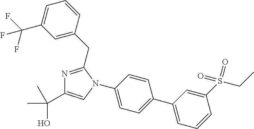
N1(C2=CC=C(C3=CC=CC(S(=O)(CC)=O)=C3)C=C2)C(CC2=CC(C(F)(F)F)=CC=C2)=NC(C(O)(C)C)=C1
